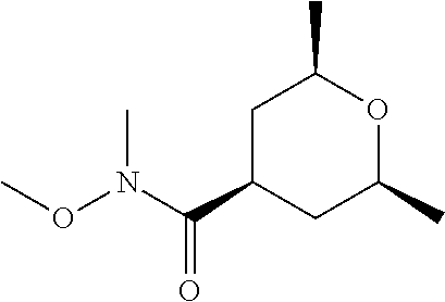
C1C(C(N(OC)C)=O)CC(C)OC1C
